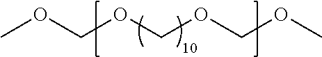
COCOCOCOC
